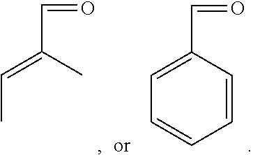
C(=C(C)C=O)C.C1=C(C=O)C=CC=C1
